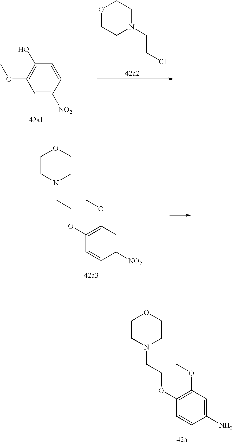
C1(OCCN2CCOCC2)=C(OC)C=C(N)C=C1.C1=C([NO2])C=CC(O)=C1OC.O1CCN(CCCl)CC1.C1(OCCN2CCOCC2)=C(OC)C=C([NO2])C=C1
